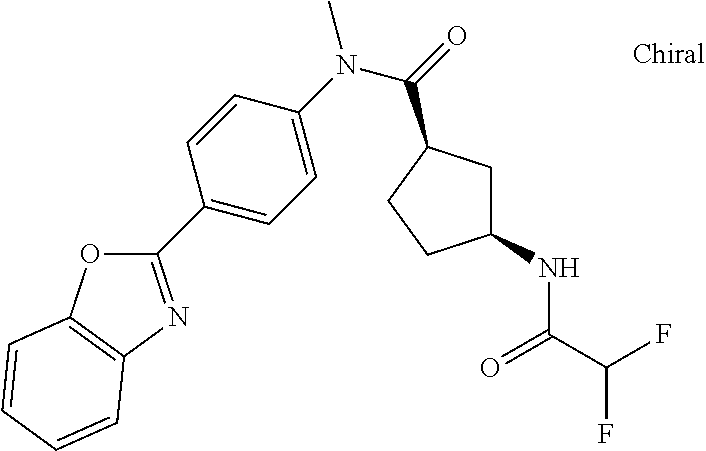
C1(C2=CC=C(N(C)C(=O)C3CC(NC(=O)C(F)F)CC3)C=C2)=NC2=C(O1)C=CC=C2
